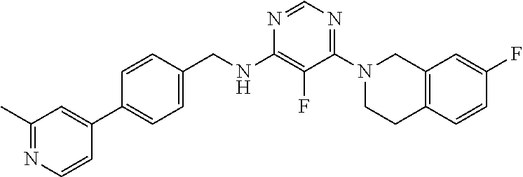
N1=CN=C(N2CCC3=C(C2)C=C(F)C=C3)C(F)=C1NCC1=CC=C(C2=CC(C)=NC=C2)C=C1
